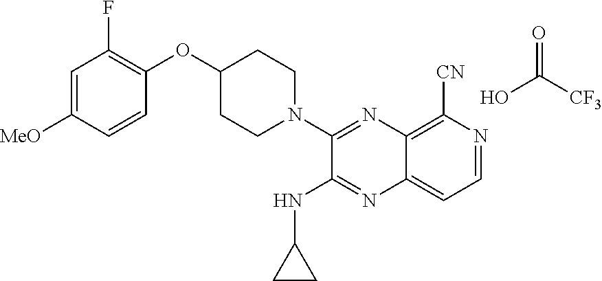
OC([CF3])=O.C1=C([MeO])C=CC(OC2CCN(C3=NC4=C([CN])N=CC=C4N=C3NC3CC3)CC2)=C1F
